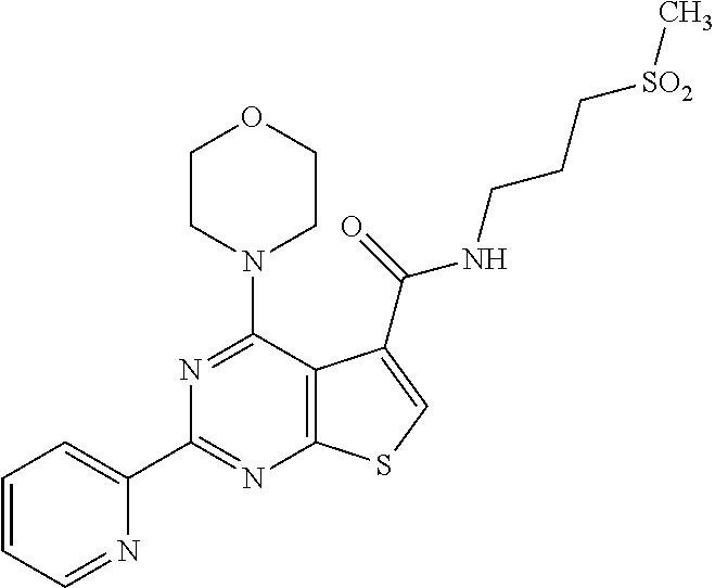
N1=C(N2CCOCC2)C2=C(N=C1C1=CC=CC=N1)SC=C2C(=O)NCCC[SO2]C
